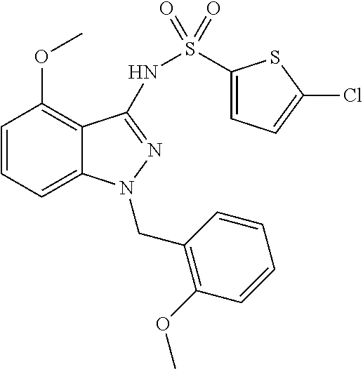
C1=CC=C2C(=C1OC)C(NS(C1=CC=C(Cl)S1)(=O)=O)=NN2CC1=C(OC)C=CC=C1
